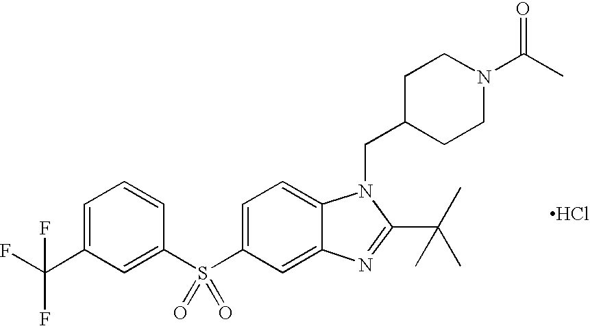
C1=C(S(C2=CC(C(F)(F)F)=CC=C2)(=O)=O)C=C2C(=C1)N(CC1CCN(C(=O)C)CC1)C(C(C)(C)C)=N2.Cl
